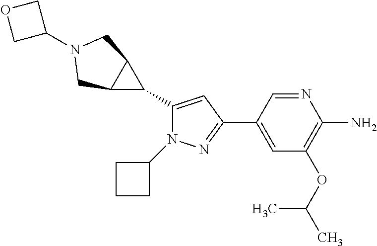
C1(C2C3C2CN(C2COC2)C3)=CC(C2=CC(OC(C)C)=C(N)N=C2)=NN1C1CCC1
